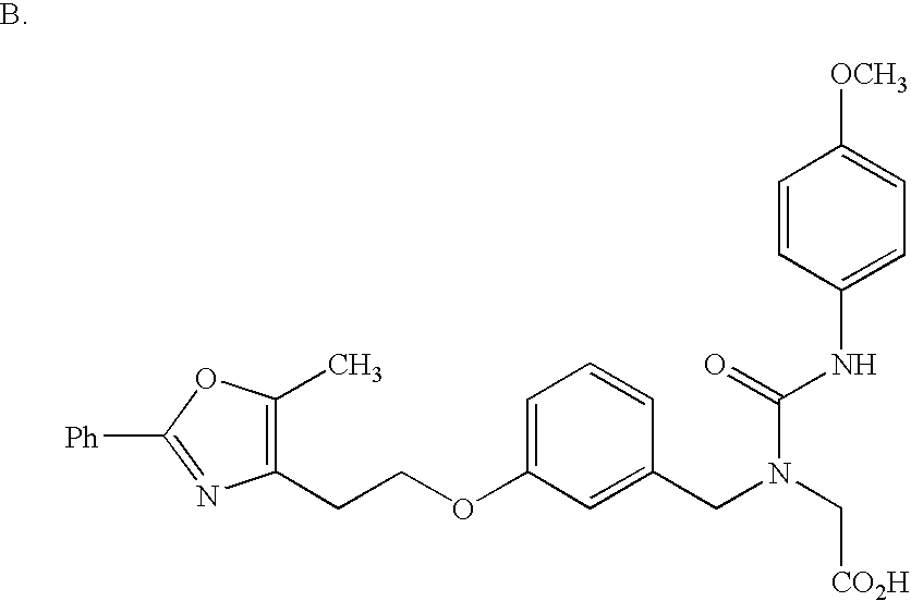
C(COC1=CC=CC(CN(C[CO2H])C(=O)NC2=CC=C([OCH3])C=C2)=C1)C1=C(C)OC([Ph])=N1
